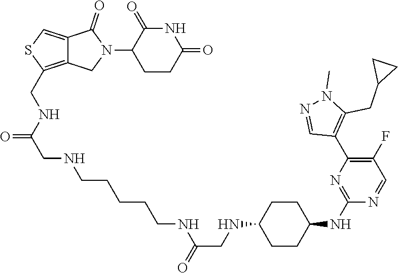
C1CC(=O)NC(=O)C1N1C(=O)C2=CSC(CNC(CNCCCCCNC(CNC3CCC(NC4=NC(C5=C(CC6CC6)N(C)N=C5)=C(F)C=N4)CC3)=O)=O)=C2C1
